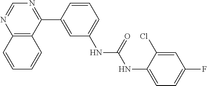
C12=C(C(C3=CC(NC(=O)NC4=CC=C(F)C=C4Cl)=CC=C3)=NC=N1)C=CC=C2
